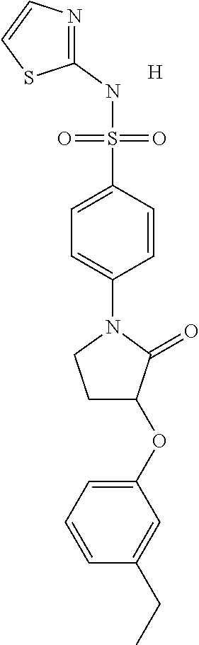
C1(NS(C2=CC=C(N3CCC(OC4=CC=CC(CC)=C4)C3=O)C=C2)(=O)=O)=NC=CS1.[H]
